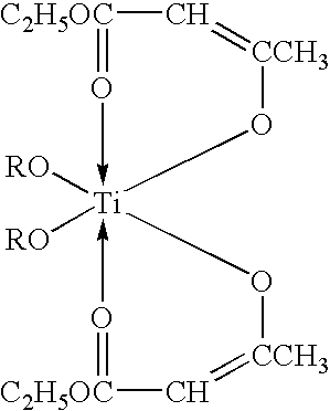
C1=[CCH3]O[Ti]2([RO])([RO])(-O=[C2H5OC]1)-O=[C2H5OC]C=[CCH3]O2
